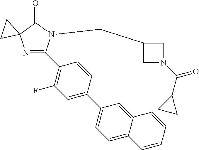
N1=C(C2=C(F)C=C(C3=CC=C4C(=C3)C=CC=C4)C=C2)N(CC2CN(C(C3CC3)=O)C2)C(=O)C12CC2
